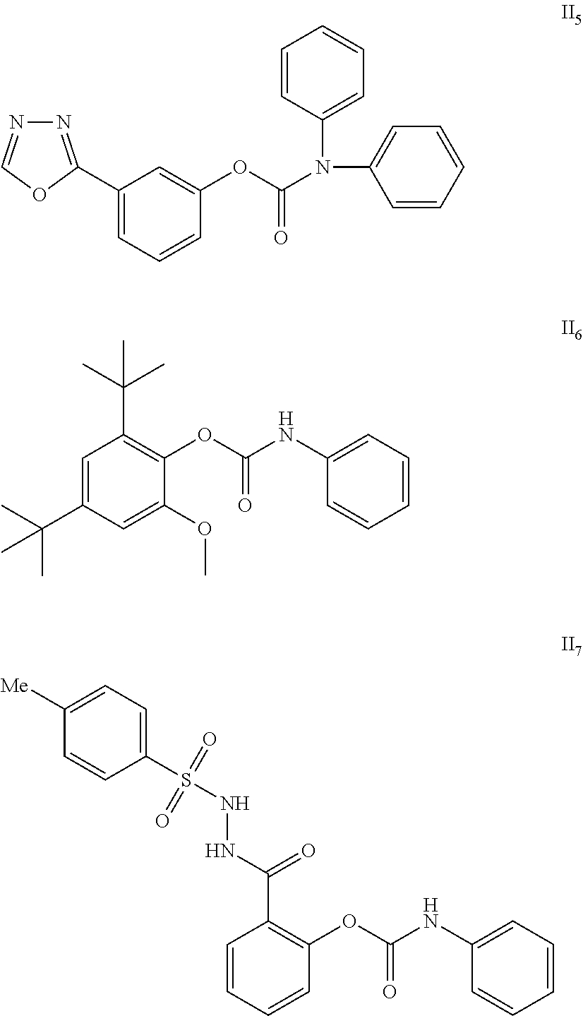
C1(C2=NN=CO2)=CC=CC(OC(N(C2=CC=CC=C2)C2=CC=CC=C2)=O)=C1.C1=C(C(C)(C)C)C=C(OC)C(OC(NC2=CC=CC=C2)=O)=C1C(C)(C)C.C1=CC=CC(OC(NC2=CC=CC=C2)=O)=C1C(=O)NNS(C1=CC=C([Me])C=C1)(=O)=O
